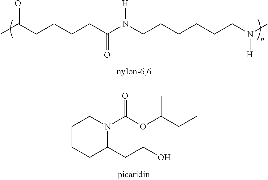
CC(CCCCC(N(CCCCCCN(C)[H])[H])=O)=O.C1CC(CCO)N(C(OC(CC)C)=O)CC1
